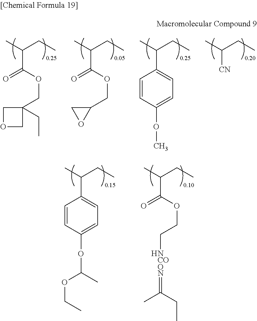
CC(CC)C1=CC=C(OC)C=C1.CC(CC)C(=O)OCC1(CC)COC1.CC(CC)C(=O)OCC1CO1.CC(CC)[CN].CC(CC)C1=CC=C(OC(OCC)C)C=C1.CC(CC)C(=O)OCCN.[COON]=C(C)CC
